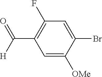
C1=C([OMe])C(Br)=CC(F)=C1C([H])=O
